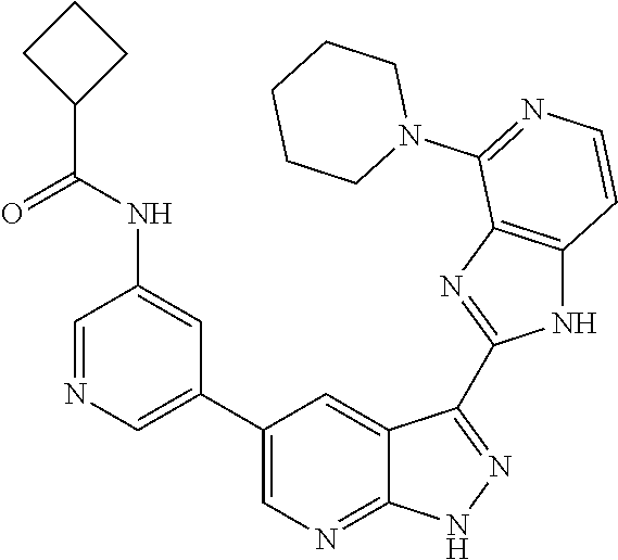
C1=NC=C(C2=CN=C3C(=C2)C(C2=NC4=C(N2)C=CN=C4N2CCCCC2)=NN3)C=C1NC(C1CCC1)=O
